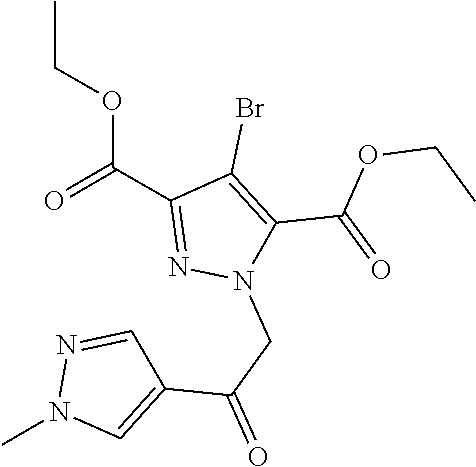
N1=C(C(OCC)=O)C(Br)=C(C(OCC)=O)N1CC(=O)C1=CN(C)N=C1
